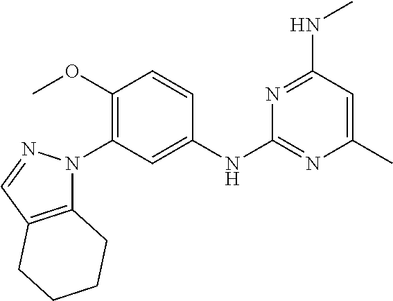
C1=CC(OC)=C(N2C3=C(C=N2)CCCC3)C=C1NC1=NC(C)=CC(NC)=N1
